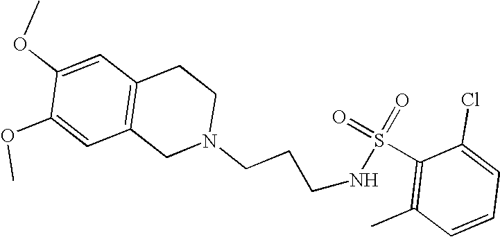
S(=O)(=O)(NCCCN1CC2=C(C=C(OC)C(OC)=C2)CC1)C1=C(C)C=CC=C1Cl
